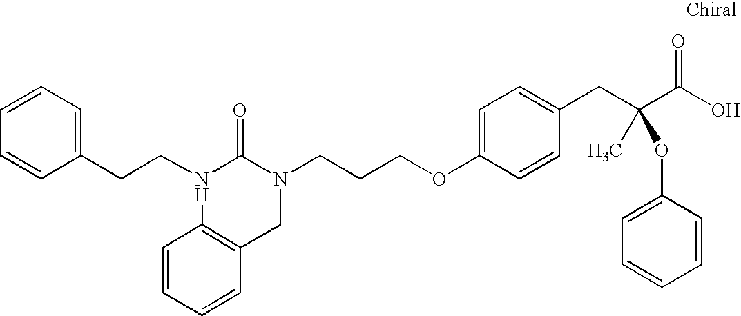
C(CN1C(=O)N(CCCOC2=CC=C(CC(C(O)=O)(C)OC3=CC=CC=C3)C=C2)CC2=C1C=CC=C2)C1=CC=CC=C1
